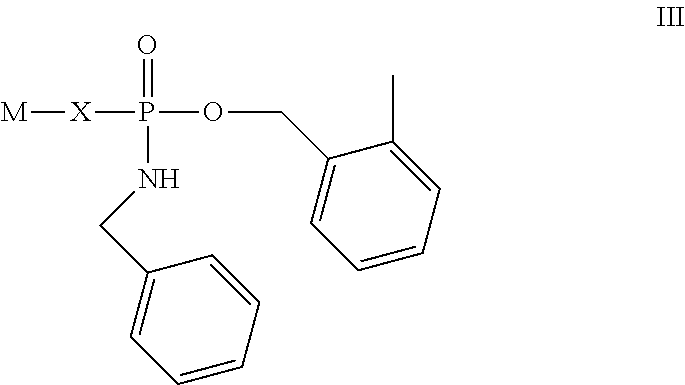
C1=CC=C(C)C(COP([X][M])(=O)NCC2=CC=CC=C2)=C1
